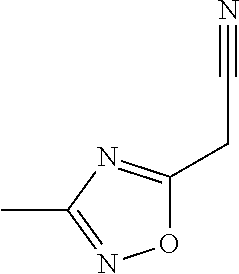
O1C(CC#N)=NC(C)=N1
